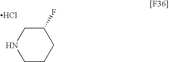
C1(F)CNCCC1.Cl
